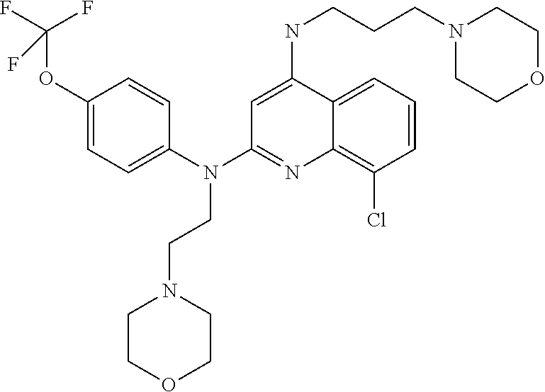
C1(OC(F)(F)F)=CC=C(N(C2=NC3=C(Cl)C=CC=C3C(NCCCN3CCOCC3)=C2)CCN2CCOCC2)C=C1
